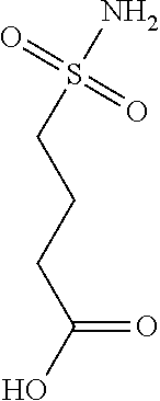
O=S(=O)(CCCC(=O)O)N
